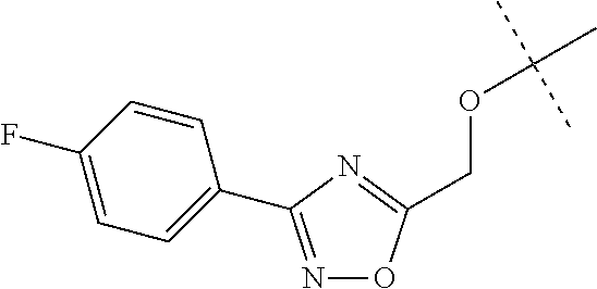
C1(F)=CC=C(C2=NOC(COC(C)(C)C)=N2)C=C1
